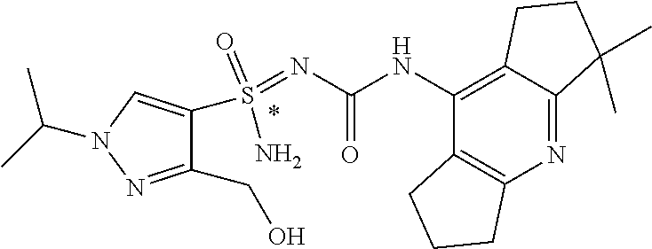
C1(CO)=NN(C(C)C)C=C1S(=NC(=O)NC1=C2C(=NC3=C1CCC3)C(C)(C)CC2)(N)=O
